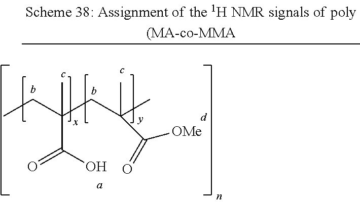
CCC(CC(C)(C)C(=O)[OMe])(C)C(O)=O
